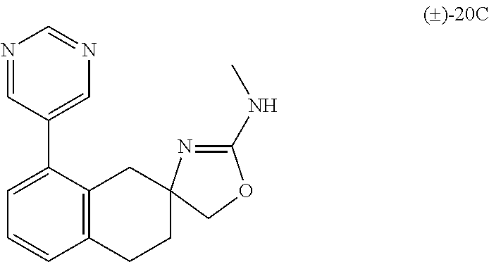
N1=CC(C2=CC=CC3=C2CC2(CC3)N=C(NC)OC2)=CN=C1
